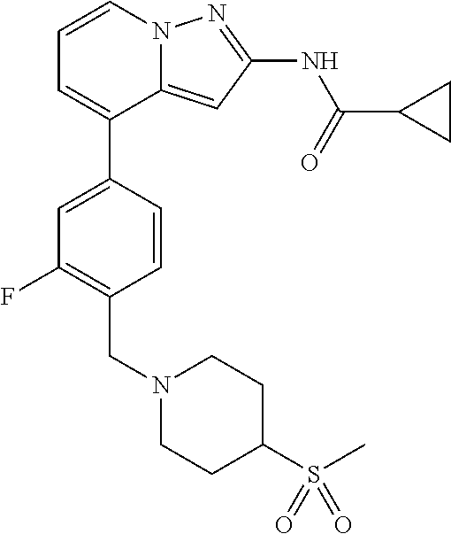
C12=CC(NC(C3CC3)=O)=NN1C=CC=C2C1=CC(F)=C(CN2CCC(S(C)(=O)=O)CC2)C=C1
